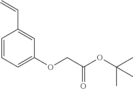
C1=CC=C(OCC(OC(C)(C)C)=O)C=C1C=C
